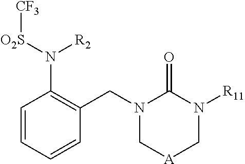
C1=CC=CC(CN2C[A]CN([R11])C2=O)=C1N([O2S][CF3])[R2]
